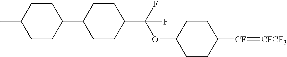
C1CC([CF]=[CFCF3])CCC1OC(C1CCC(C2CCC(C)CC2)CC1)(F)F
